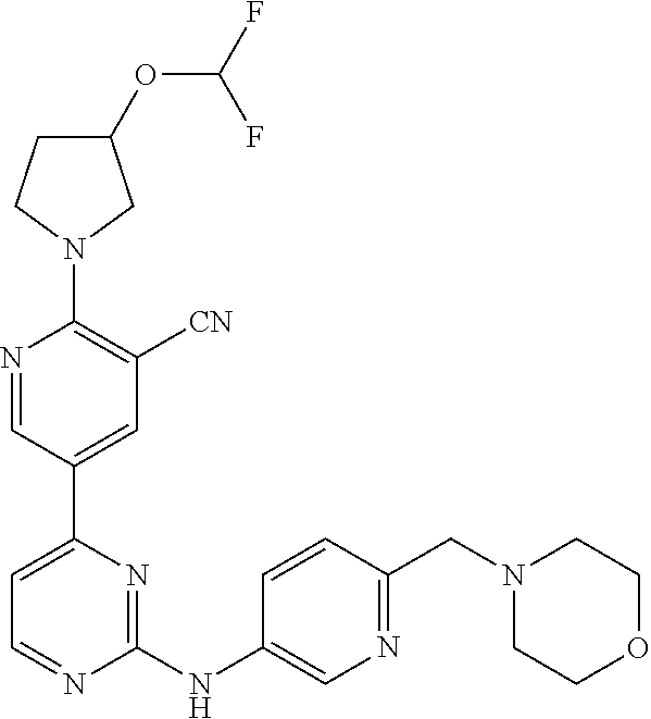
C1=NC(NC2=CN=C(CN3CCOCC3)C=C2)=NC(C2=CC([CN])=C(N3CC(OC(F)F)CC3)N=C2)=C1
